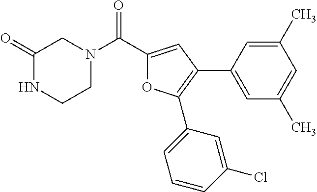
C1(=O)NCCN(C(C2=CC(C3=CC(C)=CC(C)=C3)=C(C3=CC=CC(Cl)=C3)O2)=O)C1
